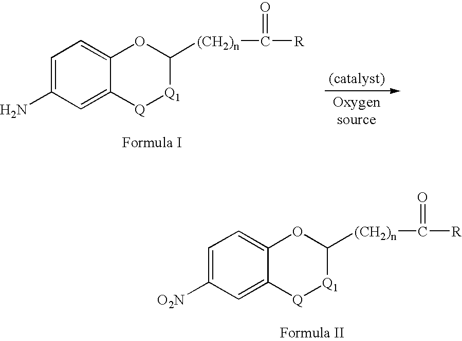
C1=C([O2N])C=C2C(=C1)OC([(CH2)n]C([R])=O)[Q1][Q]2.C1=C(N)C=C2C(=C1)OC([(CH2)n]C([R])=O)[Q1][Q]2
